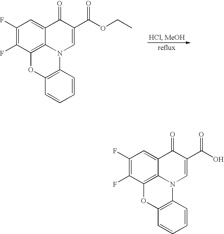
C1(F)=C(F)C2=C3C(=C1)C(=O)C(C(OCC)=O)=CN3C1=C(O2)C=CC=C1.C1(F)=C(F)C2=C3C(=C1)C(=O)C(C(O)=O)=CN3C1=C(O2)C=CC=C1
